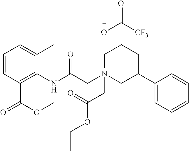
C1=CC(C(OC)=O)=C(NC(C[N+]2(CC(=O)OCC)CC(C3=CC=CC=C3)CCC2)=O)C(C)=C1.O=C([O-])[CF3]
